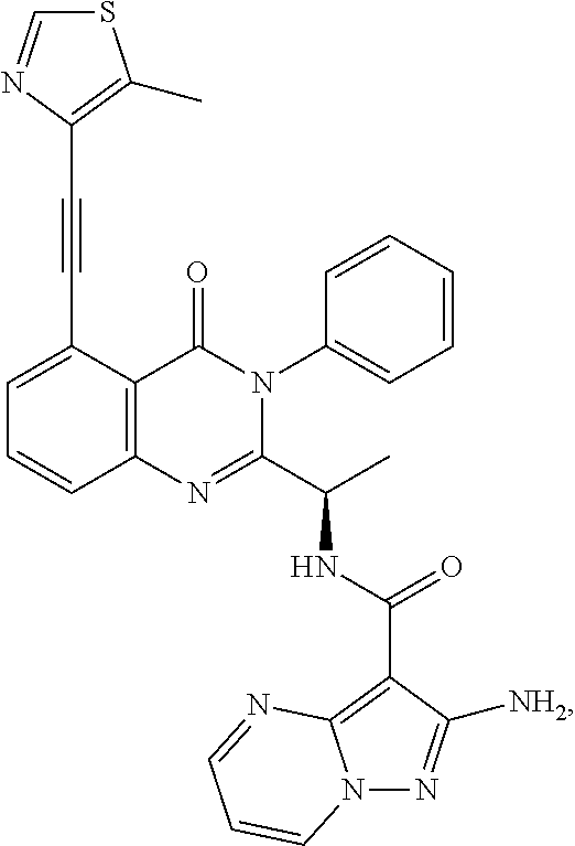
C1(C#CC2=C(C)SC=N2)=CC=CC2=C1C(=O)N(C1=CC=CC=C1)C(C(C)NC(C1=C3N(N=C1[NH2])C=CC=N3)=O)=N2
